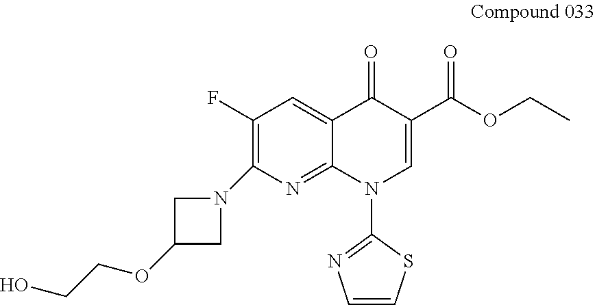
C12=CC(F)=C(N3CC(OCCO)C3)N=C1N(C1=NC=CS1)C=C(C(=O)OCC)C2=O
